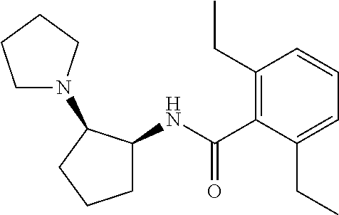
C1=C(CC)C(C(=O)NC2CCCC2N2CCCC2)=C(CC)C=C1
